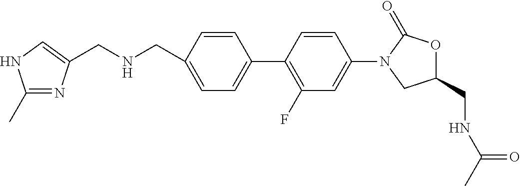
C1(CNCC2=CNC(C)=N2)=CC=C(C2=C(F)C=C(N3CC(CNC(C)=O)OC3=O)C=C2)C=C1
